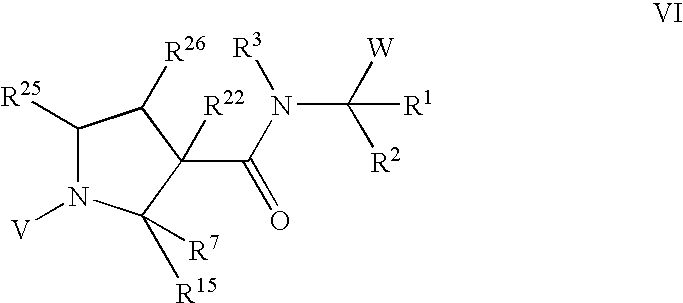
C1([R25])N([V])C([R15])([R7])C(C(N([R3])C([W])([R2])[R1])=O)([R22])C1[R26]
